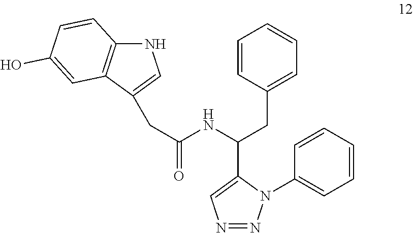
N1C2=C(C(CC(=O)NC(CC3=CC=CC=C3)C3=CN=NN3C3=CC=CC=C3)=C1)C=C(O)C=C2
